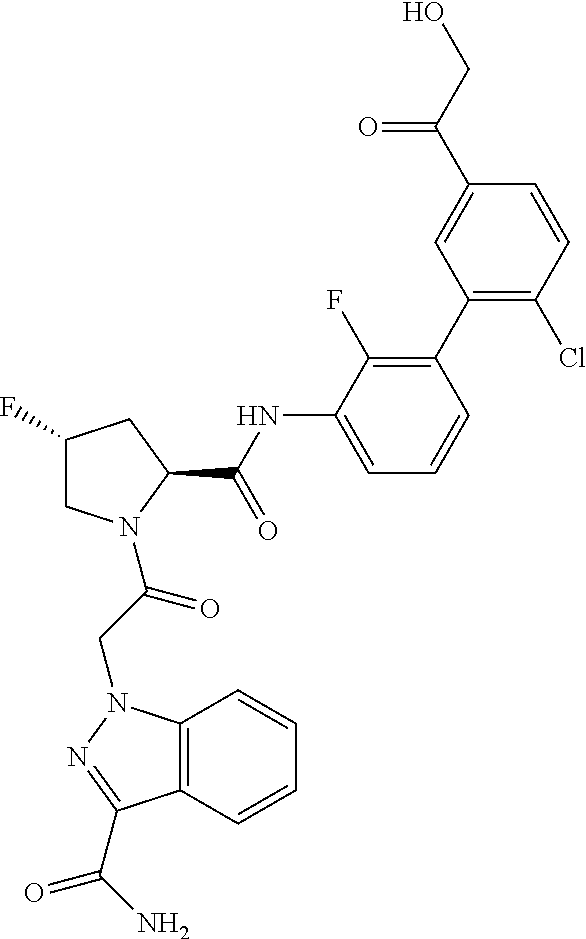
C1(F)CN(C(CN2C3=C(C=CC=C3)C(C(N)=O)=N2)=O)C(C(NC2=CC=CC(C3=C(Cl)C=CC(C(CO)=O)=C3)=C2F)=O)C1
